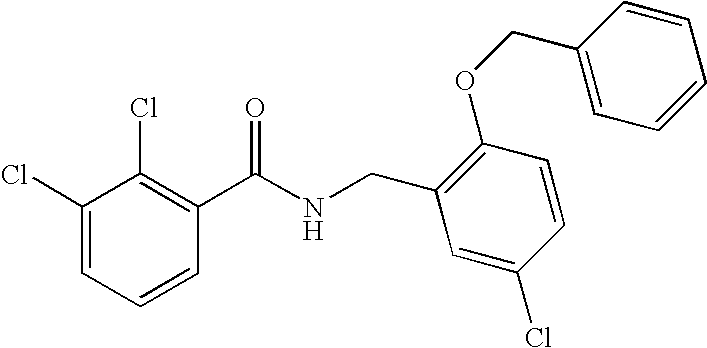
C1(C(NCC2=C(OCC3=CC=CC=C3)C=CC(Cl)=C2)=O)=C(Cl)C(Cl)=CC=C1
